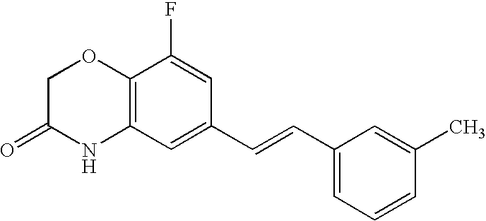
C12=C(C=C(C=CC3=CC=CC(C)=C3)C=C1F)NC(=O)CO2
